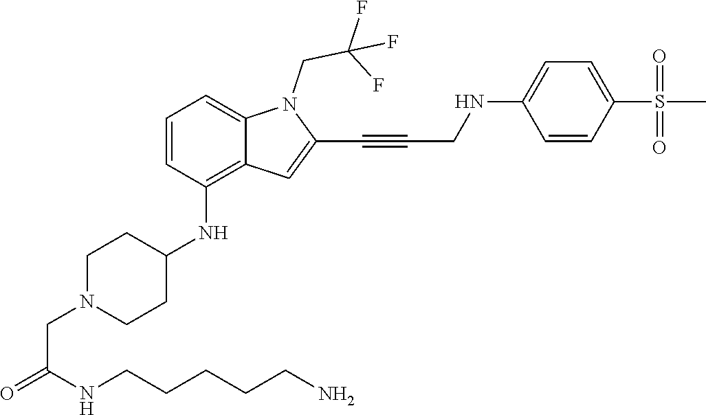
C(C#CC1=CC2=C(NC3CCN(CC(=O)NCCCCCN)CC3)C=CC=C2N1CC(F)(F)F)NC1=CC=C(S(C)(=O)=O)C=C1
